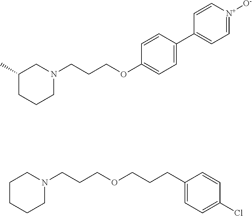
C1(C)CCCN(CCCOC2=CC=C(C3=CC=[N+]([O-])C=C3)C=C2)C1.C1CCCN(CCCOCCCC2=CC=C(Cl)C=C2)C1
